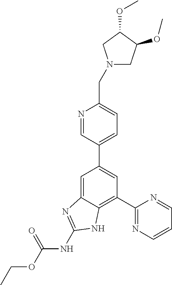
C1=C2C(=C(C3=NC=CC=N3)C=C1C1=CC=C(CN3CC(OC)C(OC)C3)N=C1)NC(NC(OCC)=O)=N2
